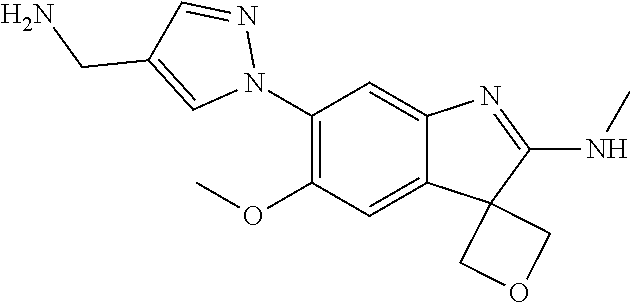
C1(N2N=CC(CN)=C2)=C(OC)C=C2C(=C1)N=C(NC)C21COC1
